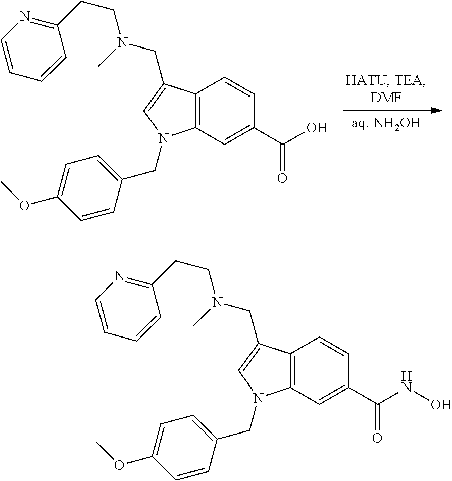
C12=C(C=C(C(=O)O)C=C1)N(CC1=CC=C(OC)C=C1)C=C2CN(C)CCC1=NC=CC=C1.C12=C(C=C(C(=O)NO)C=C1)N(CC1=CC=C(OC)C=C1)C=C2CN(C)CCC1=NC=CC=C1
